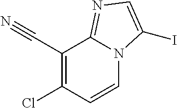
C1(C#N)=C(Cl)C=CN2C1=NC=C2I
